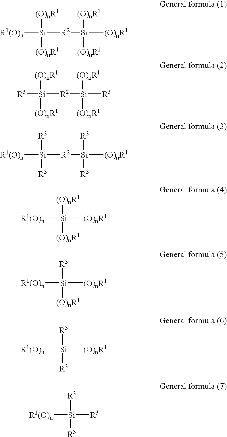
[R1(O)n][Si]([(O)nR1])([(O)nR1])[R2][Si]([(O)nR1])([(O)nR1])[(O)nR1].[R3][Si]([(O)nR1])([(O)nR1])[R2][Si]([R3])([(O)nR1])[(O)nR1].[R1(O)n][Si]([R3])([R3])[R2][Si]([(O)nR1])([R3])[R3].[R1(O)n][Si]([(O)nR1])([(O)nR1])[(O)nR1].[R1(O)n][Si]([R3])([(O)nR1])[(O)nR1].[R1(O)n][Si]([R3])([R3])[(O)nR1].[R1(O)n][Si]([R3])([R3])[R3]
